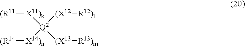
[Q2]([X11)k][(R11])([(X12][R12)l])([X14)n][(R14])[(X13][R13)m]
